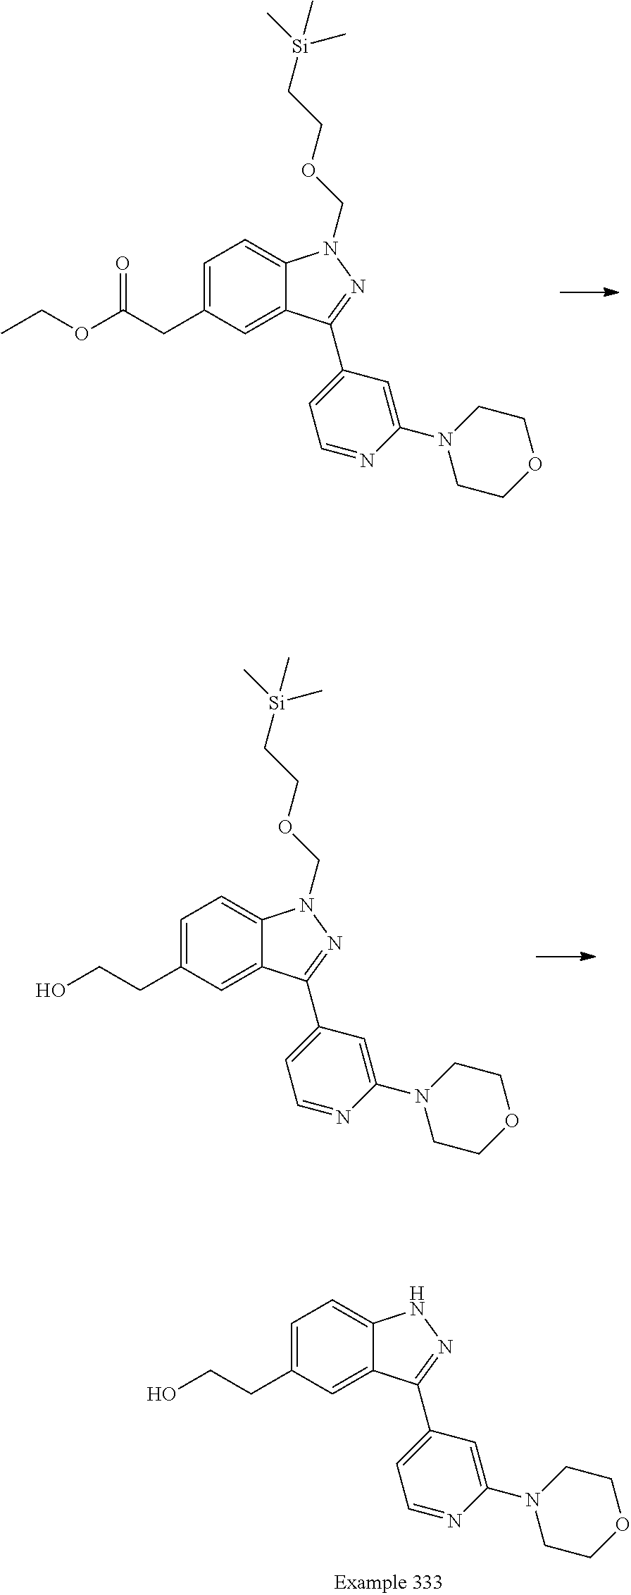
C(C1=CC=C2C(=C1)C(C1=CC=NC(N3CCOCC3)=C1)=NN2COCC[Si](C)(C)C)C(OCC)=O.C(C1=CC=C2C(=C1)C(C1=CC=NC(N3CCOCC3)=C1)=NN2)CO.C(C1=CC=C2C(=C1)C(C1=CC=NC(N3CCOCC3)=C1)=NN2COCC[Si](C)(C)C)CO
